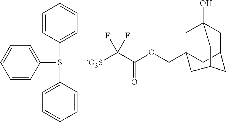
C1([S+](C2=CC=CC=C2)C2=CC=CC=C2)=CC=CC=C1.[-O3S]C(C(OCC12CC3CC(O)(C1)CC(C2)C3)=O)(F)F
